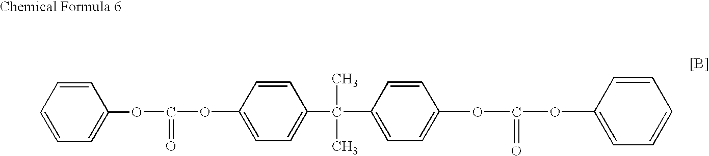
C1=CC(OC(OC2=CC=CC=C2)=O)=CC=C1C(C1=CC=C(OC(=O)OC2=CC=CC=C2)C=C1)(C)C
